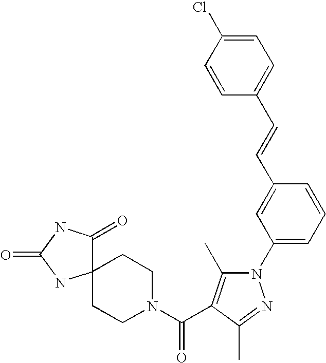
C12(C(=O)NC(=O)N1)CCN(C(=O)C1=C(C)N(C3=CC=CC(C=CC4=CC=C(Cl)C=C4)=C3)N=C1C)CC2
